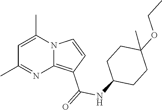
C1=C(C)N2C(=C(C(=O)NC3CCC(OCC)(C)CC3)C=C2)N=C1C
